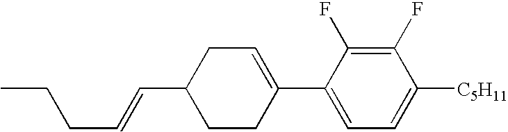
C1(F)=C(F)C(C2=CCC(C=CCCC)CC2)=CC=C1[C5H11]
